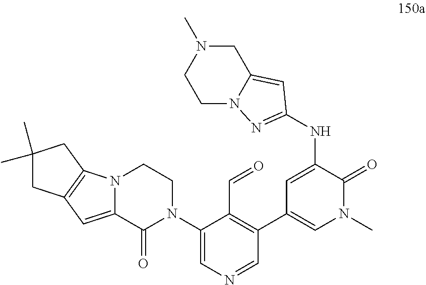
N(C1=CC(C2=C(C=O)C(N3CCN4C(=CC5=C4CC(C)(C)C5)C3=O)=CN=C2)=CN(C)C1=O)C1=NN2C(=C1)CN(C)CC2
